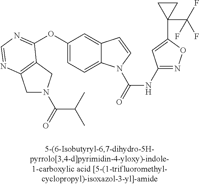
O(C1=CC=C2C(=C1)C=CN2C(=O)NC1=NOC(C2(C(F)(F)F)CC2)=C1)C1=NC=NC2=C1CN(C(=O)C(C)C)C2
